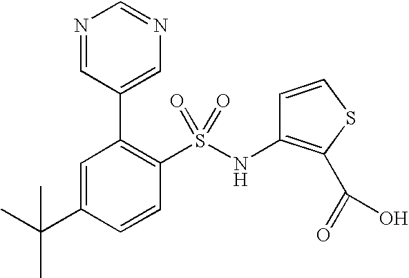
C1=C(C(C)(C)C)C=CC(S(NC2=C(C(=O)O)SC=C2)(=O)=O)=C1C1=CN=CN=C1
